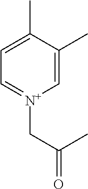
C1(C)=CC=[N+](CC(=O)C)C=C1C
